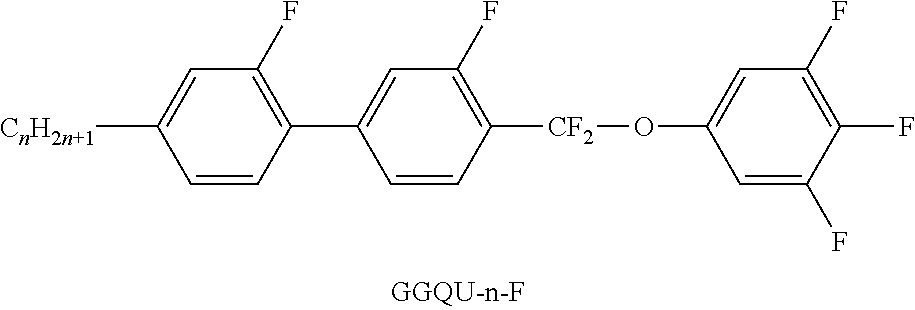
C1=CC(C2=CC(F)=C([CF2]OC3=CC(F)=C(F)C(F)=C3)C=C2)=C(F)C=C1[CnH2n+1]
